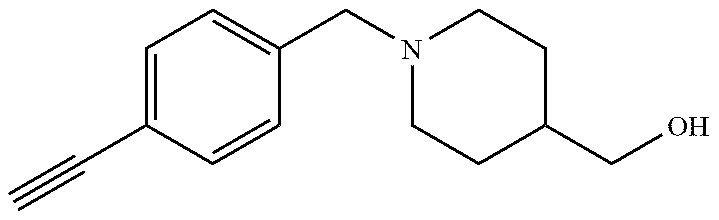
C1=C(C#C)C=CC(CN2CCC(CO)CC2)=C1
